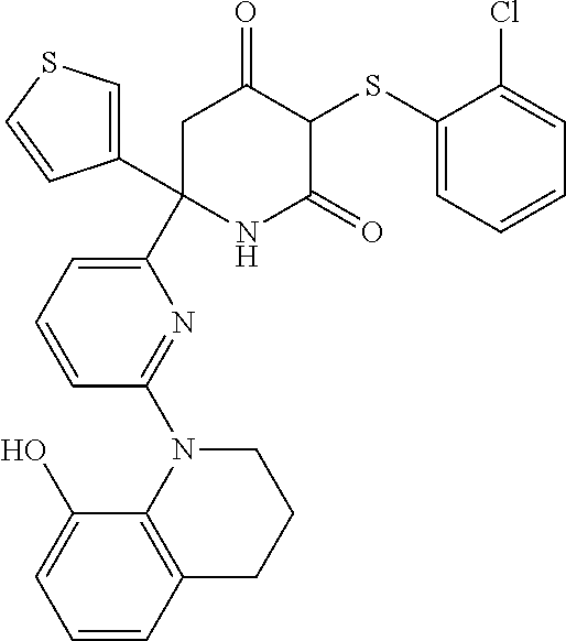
C1(SC2C(=O)CC(C3=CC=CC(N4C5=C(CCC4)C=CC=C5O)=N3)(C3=CSC=C3)NC2=O)=CC=CC=C1Cl
